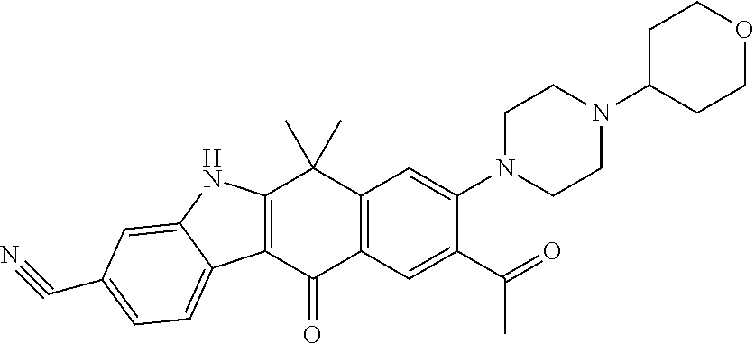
C12=C(C=C(C(=O)C)C(N3CCN(C4CCOCC4)CC3)=C1)C(=O)C1=C(C2(C)C)NC2=CC(C#N)=CC=C12
